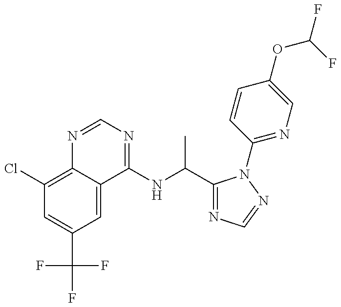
C1(Cl)=C2C(=CC(C(F)(F)F)=C1)C(NC(C1=NC=NN1C1=NC=C(OC(F)F)C=C1)C)=NC=N2
